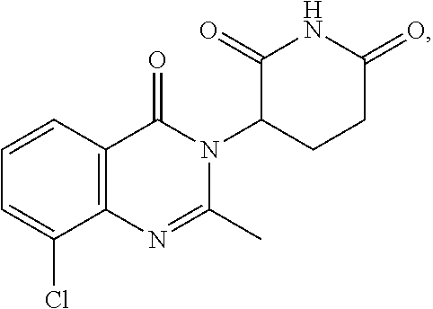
C12=C(C=CC=C1Cl)C(=O)N(C1CCC(=O)NC1=O)C(C)=N2
